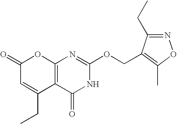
C12=C(C(=O)NC(OCC3=C(C)ON=C3CC)=N1)C(CC)=CC(=O)O2
